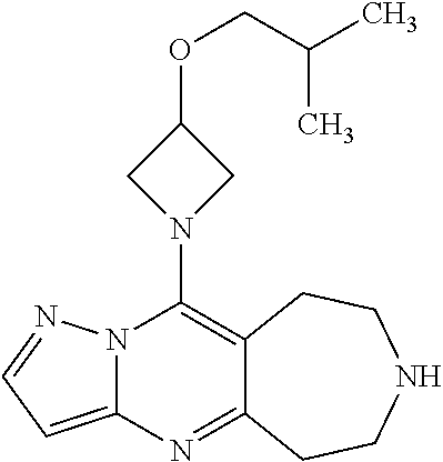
N12C(=CC=N1)N=C1C(=C2N2CC(OCC(C)C)C2)CCNCC1
